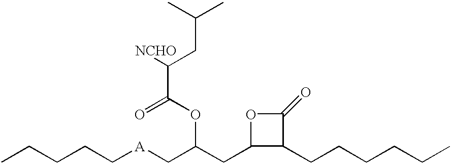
CCCCC[A]CC(CC1C(CCCCCC)C(=O)O1)OC(C([NCHO])CC(C)C)=O
